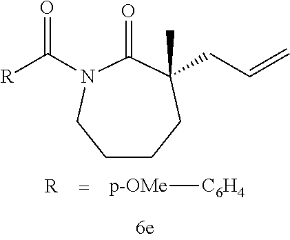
C1CCC(C)(CC=C)C(=O)N(C(=O)[R])C1.[p-OMe][C6H4].[R]
